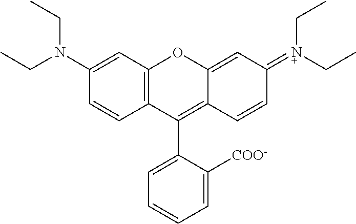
C1(N(CC)CC)=CC2=C(C=C1)C(C1=CC=CC=C1[COO-])=C1C(=CC(=[N+](CC)CC)C=C1)O2
